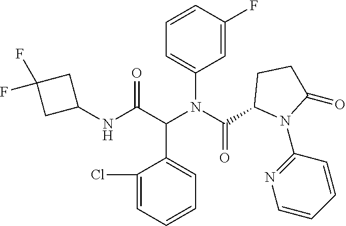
C1(NC(C(N(C(=O)C2N(C3=NC=CC=C3)C(=O)CC2)C2=CC=CC(F)=C2)C2=CC=CC=C2Cl)=O)CC(F)(F)C1
